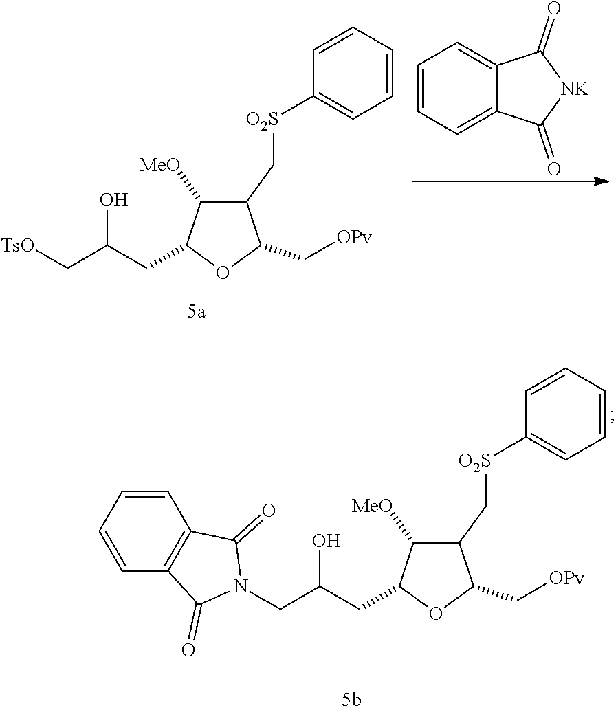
C1=CC=C2C(=C1)C(=O)[NK]C2=O.C1(C[O2S]C2=CC=CC=C2)C([MeO])C(CC(C[TsO])O)OC1C[OPv].C1=CC=CC2=C1C(=O)N(CC(CC1C([MeO])C(C[O2S]C3=CC=CC=C3)C(C[OPv])O1)O)C2=O
